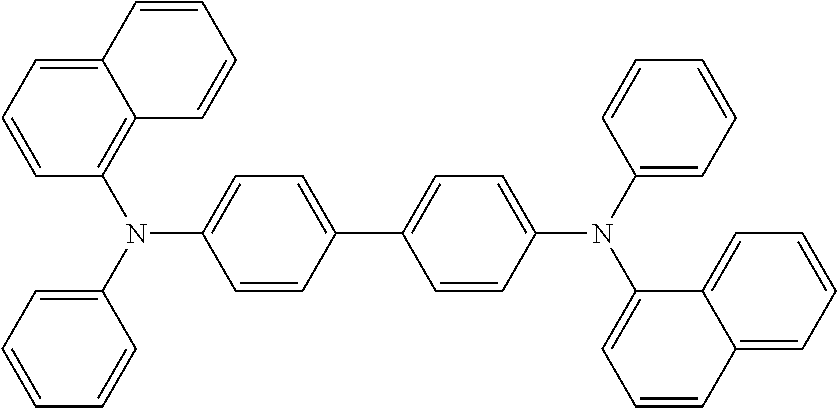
C12=CC=CC(N(C3=CC=C(C4=CC=C(N(C5=CC=CC6=CC=CC=C65)C5=CC=CC=C5)C=C4)C=C3)C3=CC=CC=C3)=C1C=CC=C2
